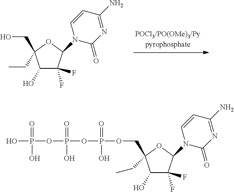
C1(O)C(F)(F)C(N2C(=O)N=C(N)C=C2)OC1(CC)CO.C1(O)C(F)(F)C(N2C(=O)N=C(N)C=C2)OC1(CC)COP(OP(OP(=O)(O)O)(=O)O)(=O)O
